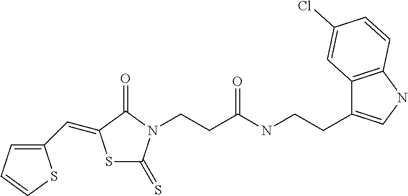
S1C(=S)N(CCC(NCCC2=CNC3=C2C=C(Cl)C=C3)=O)C(=O)C1=CC1=CC=CS1
